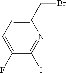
C1(CBr)=CC=C(F)C(I)=N1
